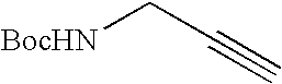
[BocHN]CC#C
